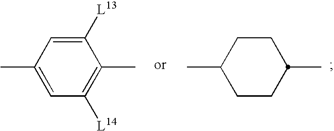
C1CC(C)CCC1C.C1([L13])=CC(C)=CC([L14])=C1C
